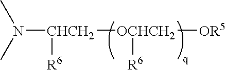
N([CHCH2]([R6])[OCHCH2]([OR5])[R6])(C)C
